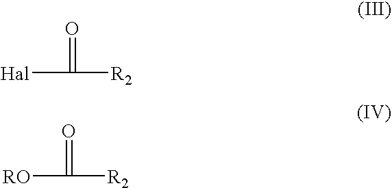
C(=O)([R2])[Hal].C(=O)([R2])[RO]
